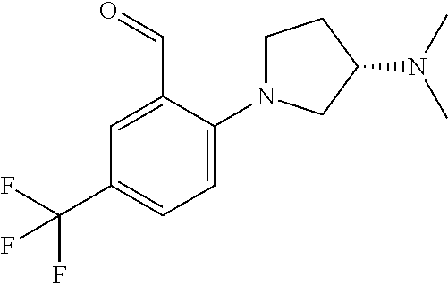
C(C1=CC(C(F)(F)F)=CC=C1N1CCC(N(C)C)C1)=O
